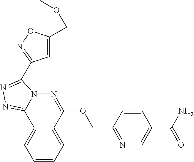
C1=CC=C2C(=C1)C1=NN=C(C3=NOC(COC)=C3)N1N=C2OCC1=NC=C(C(N)=O)C=C1
